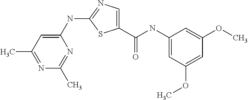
C1(NC2=NC=C(C(NC3=CC(OC)=CC(OC)=C3)=O)S2)=CC(C)=NC(C)=N1
